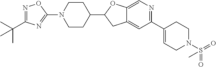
C12=CC(C3=CCN(S(=O)(=O)C)CC3)=NC=C1OC(C1CCN(C3=NC(C(C)(C)C)=NO3)CC1)C2
